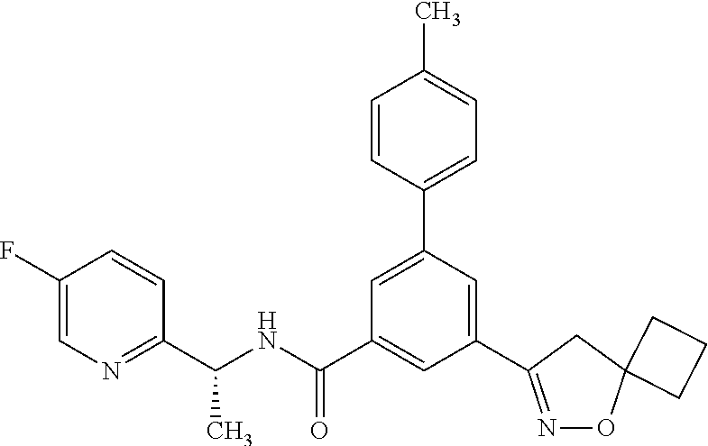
C1(C(NC(C2=CC(C3=NOC4(C3)CCC4)=CC(C3=CC=C(C)C=C3)=C2)=O)C)=NC=C(F)C=C1
